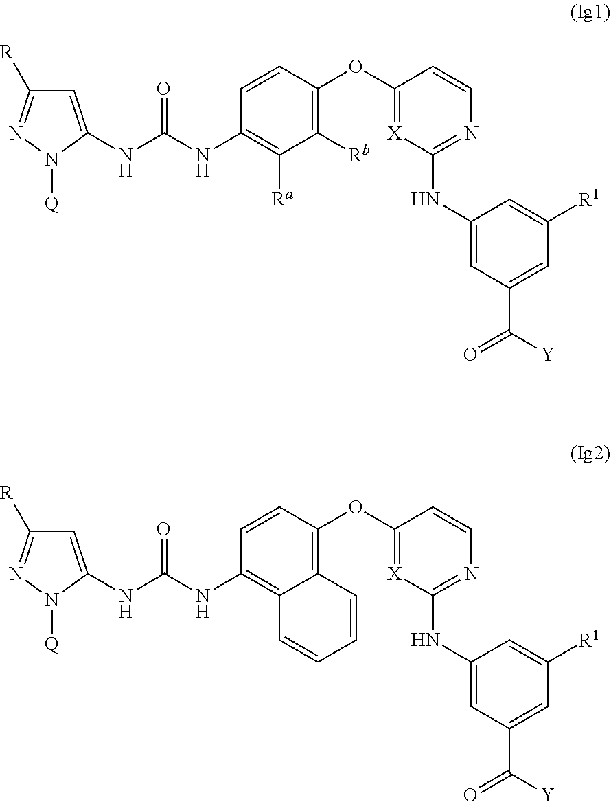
C1([R])=NN([Q])C(NC(NC2=C([Ra])C([Rb])=C(OC3=[X]C(NC4=CC(C([Y])=O)=CC([R1])=C4)=NC=C3)C=C2)=O)=C1.C1([R])=NN([Q])C(NC(NC2=C3C(=C(OC4=[X]C(NC5=CC(C([Y])=O)=CC([R1])=C5)=NC=C4)C=C2)C=CC=C3)=O)=C1
